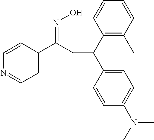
C1=C(C(=NO)CC(C2=C(C)C=CC=C2)C2=CC=C(N(C)C)C=C2)C=CN=C1
